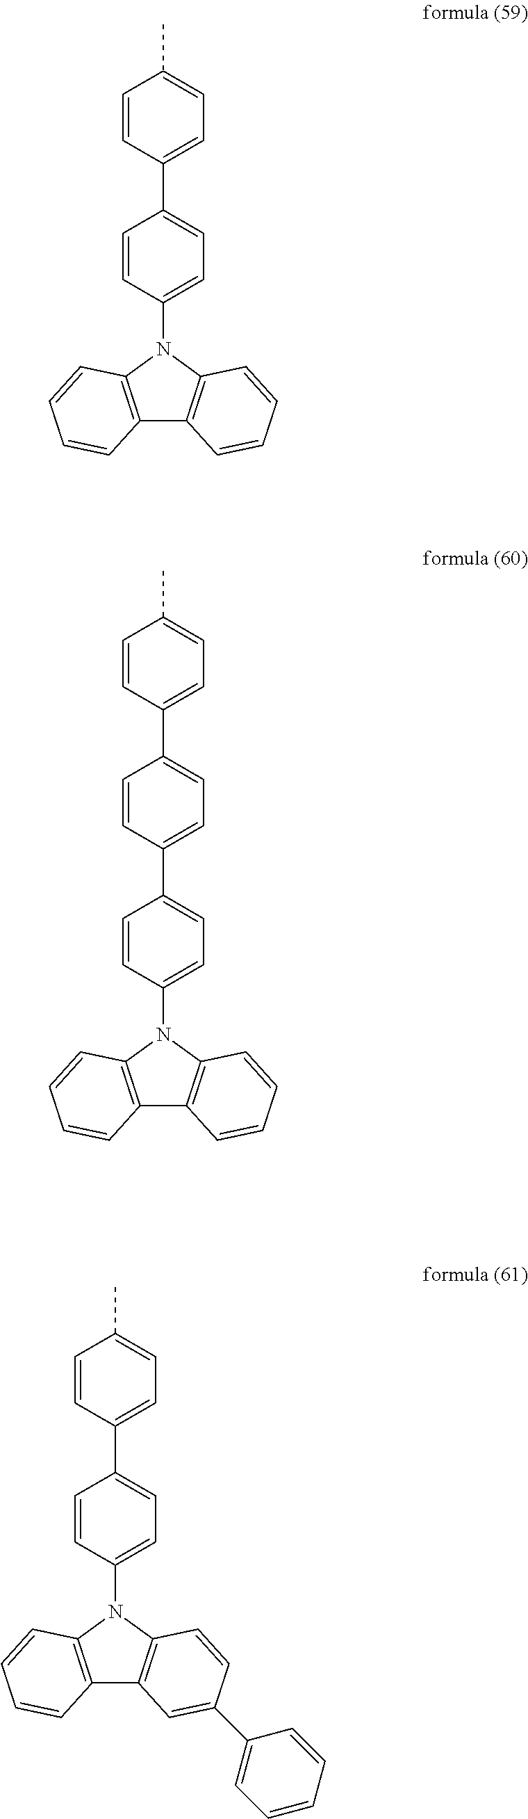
CC1=CC=C(C2=CC=C(N3C4=C(C5=C3C=CC=C5)C=CC=C4)C=C2)C=C1.C1(C2=CC=C(C3=CC=C(N4C5=C(C6=C4C=CC=C6)C=CC=C5)C=C3)C=C2)=CC=C(C)C=C1.CC1=CC=C(C2=CC=C(N3C4=C(C5=C3C=CC(C3=CC=CC=C3)=C5)C=CC=C4)C=C2)C=C1
